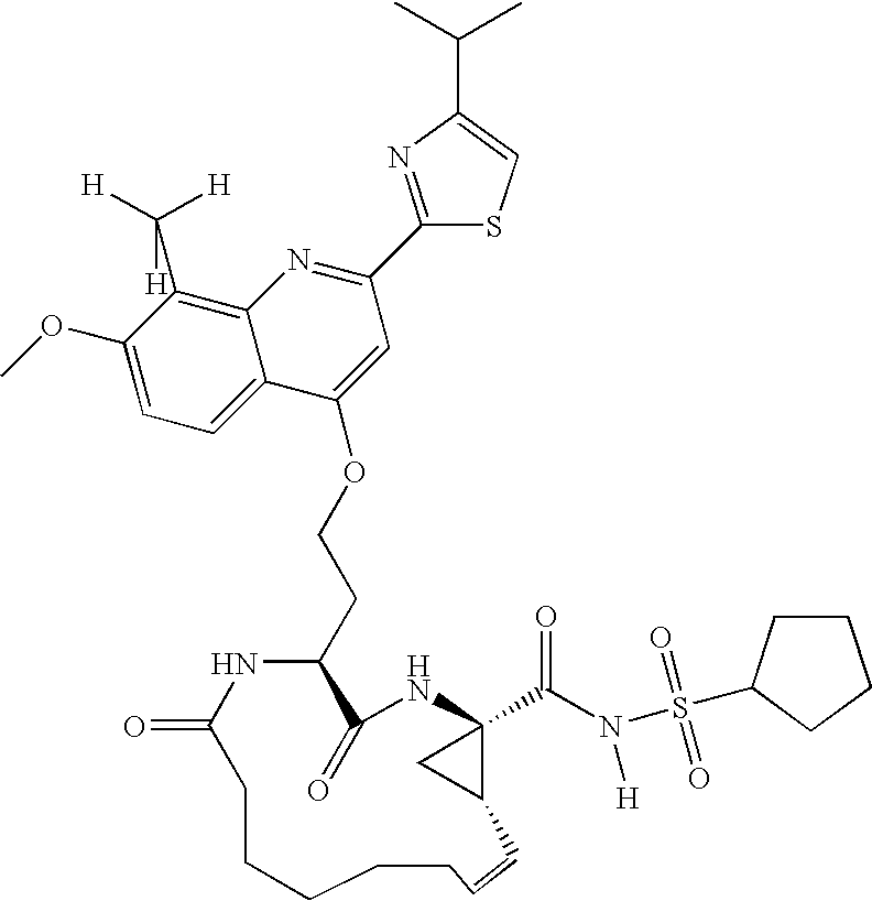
C1(OC)=CC=C2C(=C1C([H])([H])[H])N=C(C1=NC(C(C)C)=CS1)C=C2OCCC1C(=O)NC2(C(N(S(=O)(=O)C3CCCC3)[H])=O)C(C2)C=CCCCCCC(=O)N1
